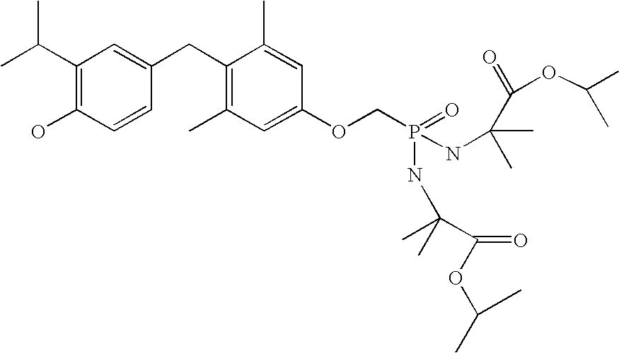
CC(C)C1=C(O)C=CC(CC2=C(C)C=C(OCP(NC(C)(C(=O)OC(C)C)C)(=O)NC(C)(C)C(=O)OC(C)C)C=C2C)=C1
